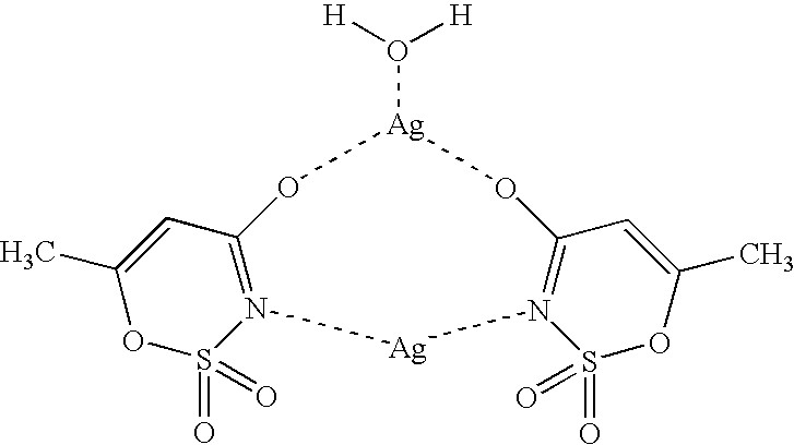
C12=N(S(=O)(=O)OC(C)=C1)[Ag]N1=C(C=C(C)OS1(=O)=O)O[Ag](O([H])[H])O2
